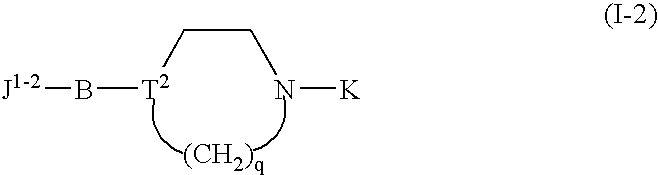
[J1-2]B[T2]CCN[K]
